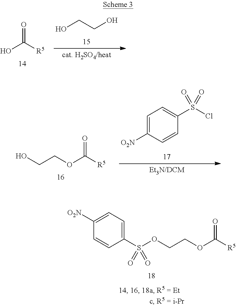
OCCO.OC([R5])=O.C1([O2N])=CC=C(S(OCCOC([R5])=O)(=O)=O)C=C1.OCCOC([R5])=O.C1=C([O2N])C=CC(S(Cl)(=O)=O)=C1
